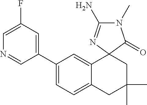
N1=CC(C2=CC=C3C(=C2)C2(CC(C)(C)C3)C(=O)N(C)C(N)=N2)=CC(F)=C1
